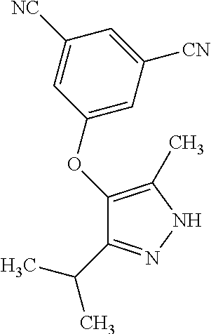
C1=C(OC2=C(C)NN=C2C(C)C)C=C([NC])C=C1[CN]
